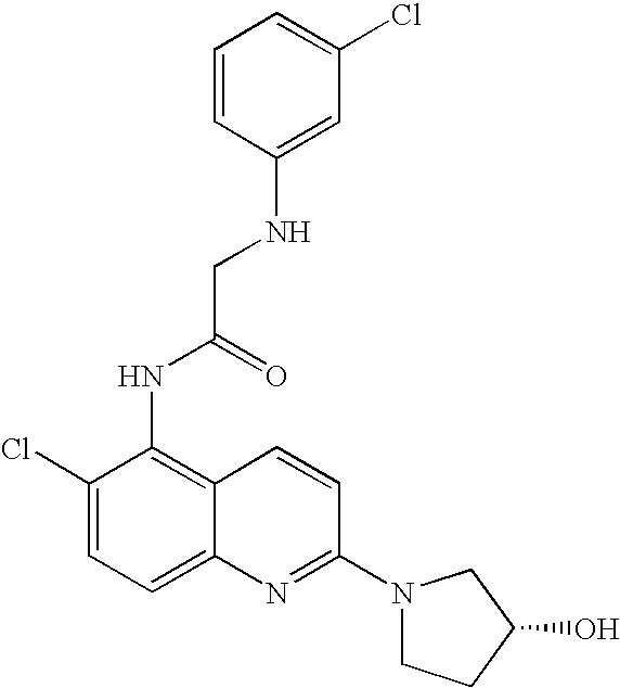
C1=CC(NCC(=O)NC2=C3C(=CC=C2Cl)N=C(N2CCC(O)C2)C=C3)=CC(Cl)=C1
